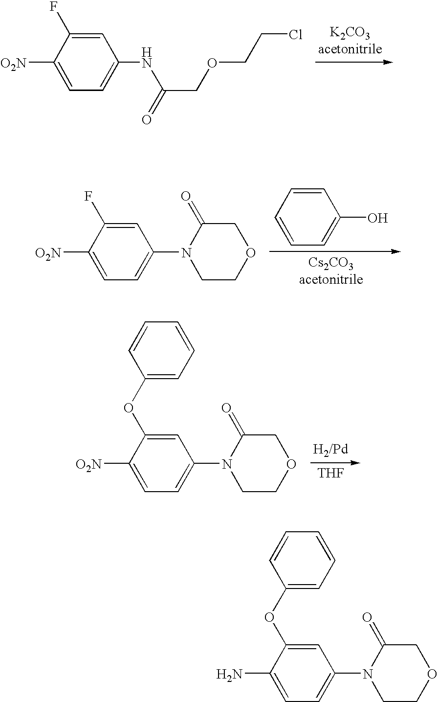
C1=C([O2N])C(F)=CC(NC(COCCCl)=O)=C1.C1=C([O2N])C(F)=CC(N2CCOCC2=O)=C1.C1=CC=CC(O)=C1.C1=C([O2N])C(OC2=CC=CC=C2)=CC(N2CCOCC2=O)=C1.[THF].C1=C(N)C(OC2=CC=CC=C2)=CC(N2CCOCC2=O)=C1
